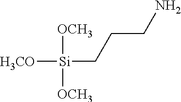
[H3CO][Si](CCCN)([OCH3])[OCH3]
